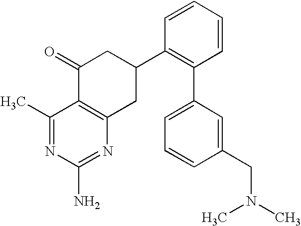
C1(C)=NC(N)=NC2=C1C(=O)CC(C1=C(C3=CC=CC(CN(C)C)=C3)C=CC=C1)C2
